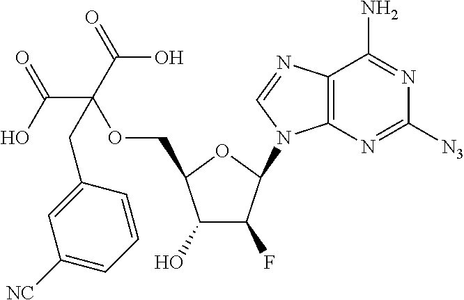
C1(O)C(F)C(N2C3=C(N=C2)C(N)=NC([N3])=N3)OC1COC(C(O)=O)(C(=O)O)CC1=CC([NC])=CC=C1
